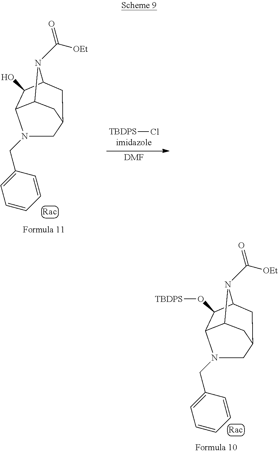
C12C3C(O[TBDPS])C(CC(C1)CN3CC1=CC=CC=C1)N2C([OEt])=O.C12C3C(O)C(CC(C1)CN3CC1=CC=CC=C1)N2C([OEt])=O.[DMF].[TBDPS]Cl
